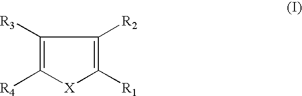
C1([R3])=C([R4])[X]C([R1])=C1[R2]
